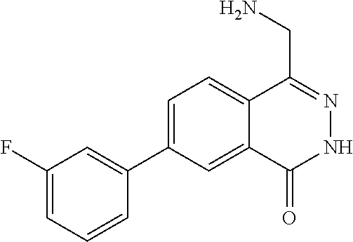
C1=C(C2=CC(F)=CC=C2)C=C2C(=C1)C(CN)=NNC2=O
